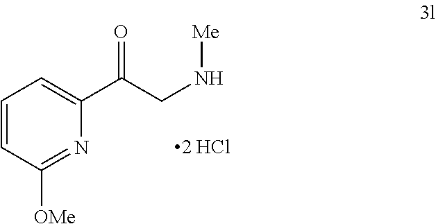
C1=CC([OMe])=NC(C(CN[Me])=O)=C1.[2 HCl]
